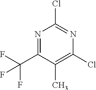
N1=C(C(F)(F)F)C(C)=C(Cl)N=C1Cl
